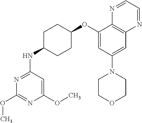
C1(OC2CCC(NC3=NC(OC)=NC(OC)=C3)CC2)=CC(N2CCOCC2)=CC2=C1N=CC=N2
